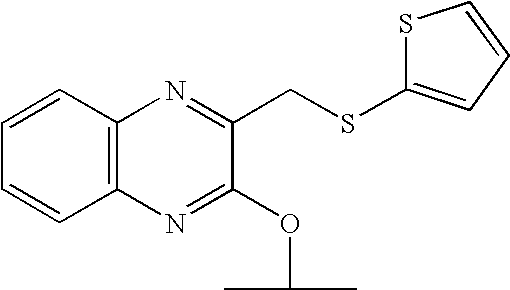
C12=C(C=CC=C1)N=C(CSC1=CC=CS1)C(OC(C)C)=N2
